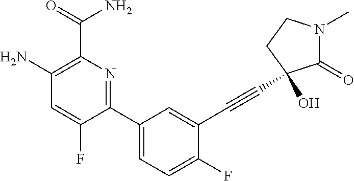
C1(N)=C(C(=O)N)N=C(C2=CC=C(F)C(C#CC3(O)C(=O)N(C)CC3)=C2)C(F)=C1
